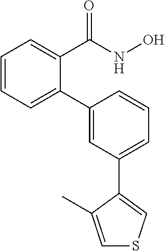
C1=CC=C(C2=CC(C3=CSC=C3C)=CC=C2)C(C(NO)=O)=C1
